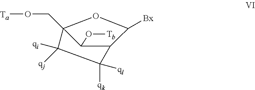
C1(O[Tb])C2(CO[Ta])OC([Bx])C1C([qk])([ql])C2([qi])[qj]
